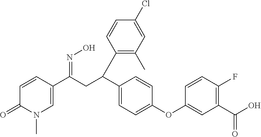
C1=CC(C(CC(C2=CC=C(OC3=CC(C(=O)O)=C(F)C=C3)C=C2)C2=C(C)C=C(Cl)C=C2)=NO)=CN(C)C1=O
